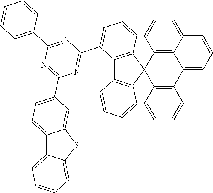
C12=C3C(=CC=C1)C=CC=C3C1=C(C23C2=C(C4=C3C=CC=C4)C(C3=NC(C4=CC=C5C(=C4)SC4=CC=CC=C54)=NC(C4=CC=CC=C4)=N3)=CC=C2)C=CC=C1
